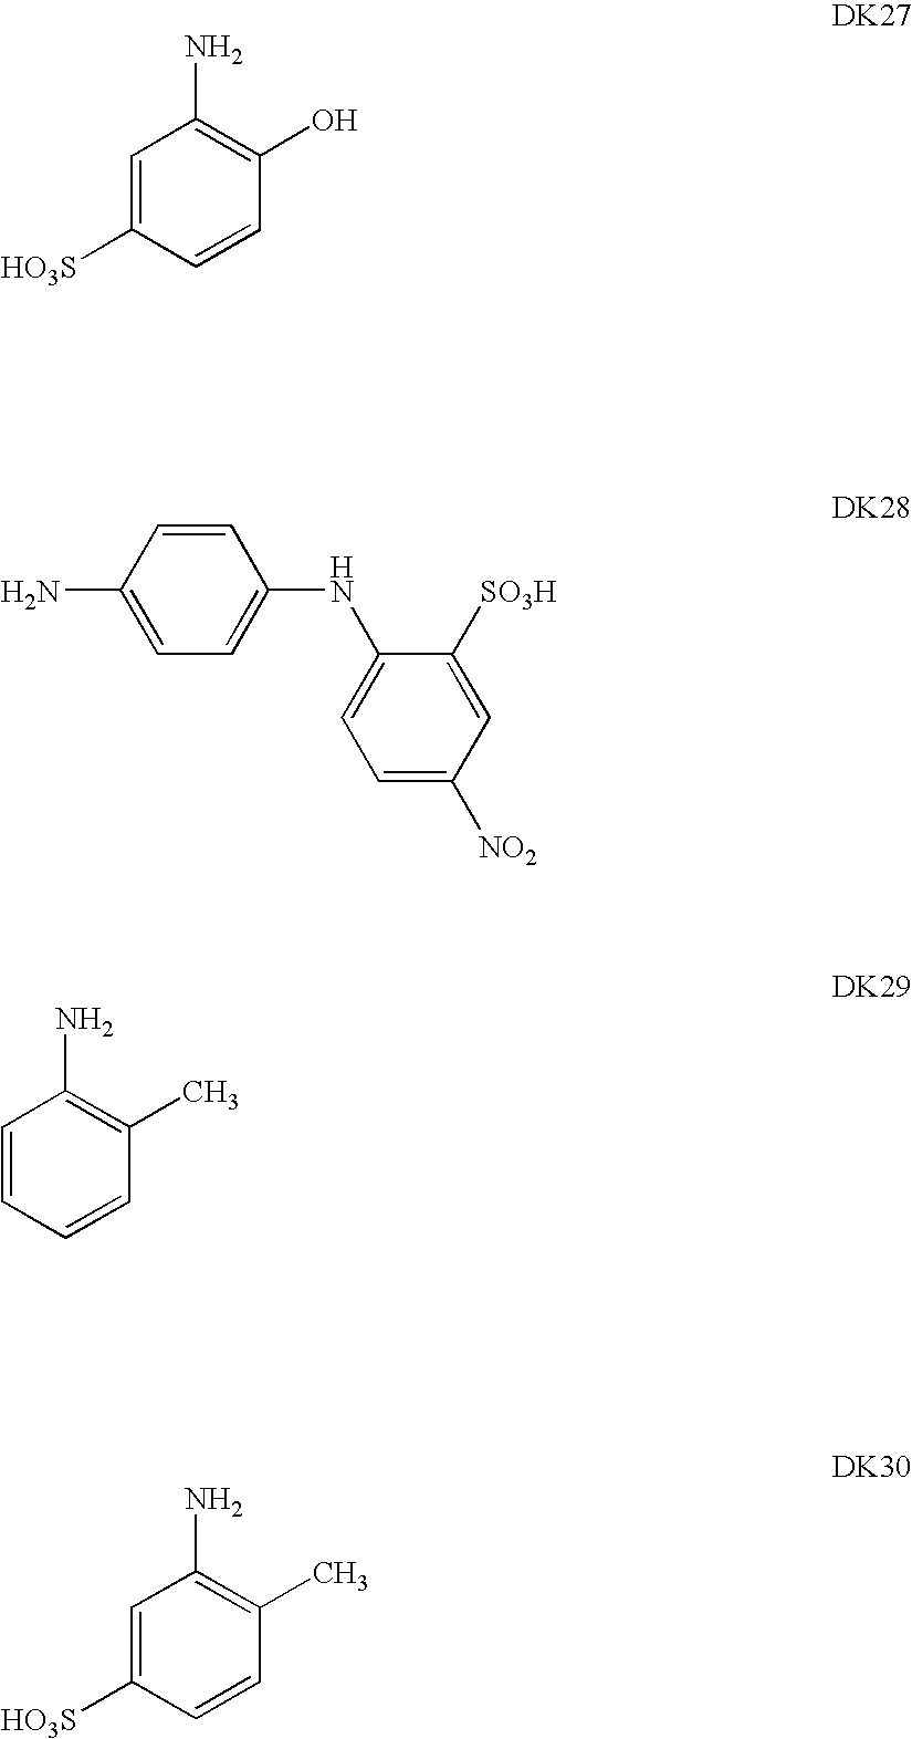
C1=C([HO3S])C=CC(O)=C1N.C1=CC(N)=CC=C1NC1=CC=C([NO2])C=C1[SO3H].C1=CC=CC(C)=C1N.C1=C([HO3S])C=CC(C)=C1N
